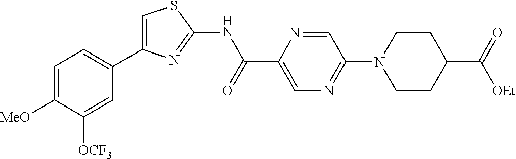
C1=C([MeO])C([OCF3])=CC(C2=CSC(NC(C3=CN=C(N4CCC(C(=O)[OEt])CC4)C=N3)=O)=N2)=C1
